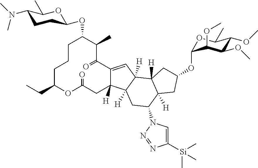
C1CCC(CC)OC(=O)CC2([H])C(=CC3([H])C2([H])CC(N2C=C([Si](C)(C)C)N=N2)C2([H])C3([H])CC(OC3OC(C)C(OC)C(OC)C3OC)C2)C(=O)C(C)C1OC1CCC(N(C)C)C(C)O1
